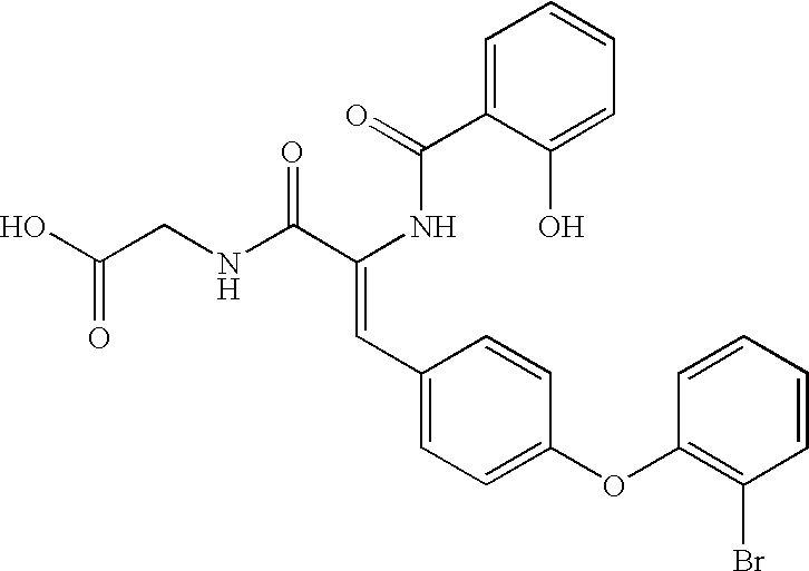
C1(C=C(C(NCC(O)=O)=O)NC(C2=CC=CC=C2O)=O)=CC=C(OC2=C(Br)C=CC=C2)C=C1
